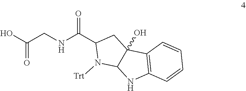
OC(CNC(C1N([Trt])C2C(O)(C1)C1=C(N2)C=CC=C1)=O)=O
